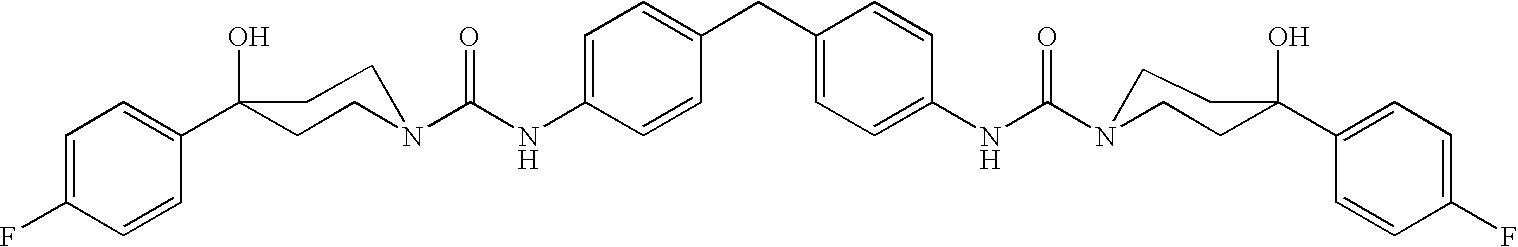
C1=C(F)C=CC(C2(O)CCN(C(NC3=CC=C(CC4=CC=C(NC(N5CCC(C6=CC=C(F)C=C6)(O)CC5)=O)C=C4)C=C3)=O)CC2)=C1
